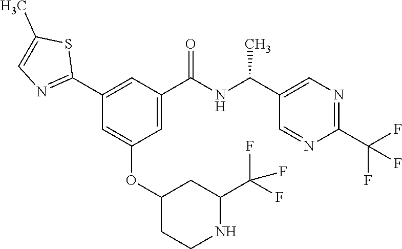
C1(OC2=CC(C3=NC=C(C)S3)=CC(C(NC(C3=CN=C(C(F)(F)F)N=C3)C)=O)=C2)CCNC(C(F)(F)F)C1
